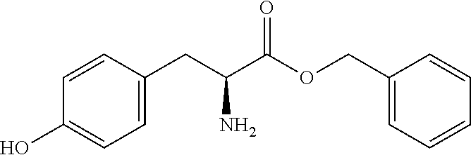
C1=CC(CC(C(OCC2=CC=CC=C2)=O)N)=CC=C1O
